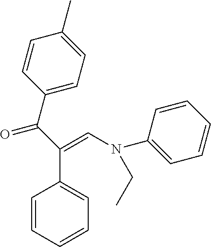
C1=CC=CC=C1C(C(C1=CC=C(C)C=C1)=O)=CN(C1=CC=CC=C1)CC
